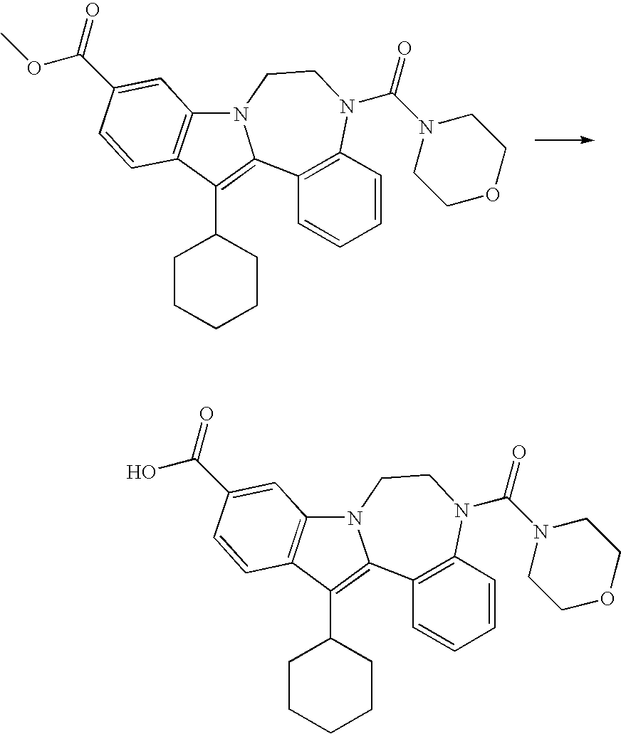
C1(C2CCCCC2)=C2C3=C(C=CC=C3)N(C(N3CCOCC3)=O)CCN2C2=C1C=CC(C(OC)=O)=C2.C1(C2CCCCC2)=C2C3=C(C=CC=C3)N(C(N3CCOCC3)=O)CCN2C2=C1C=CC(C(O)=O)=C2
